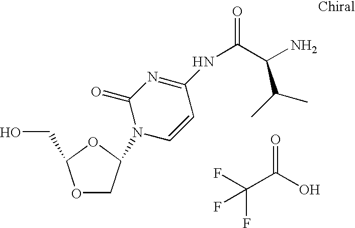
OCC1OCC(N2C=CC(NC(=O)C(N)C(C)C)=NC2=O)O1.O=C(O)C(F)(F)F
